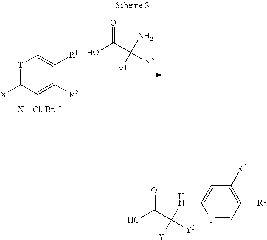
[T]1=C([X])C=C([R2])C([R1])=C1.O=C(C([Y2])(N)[Y1])O.O=C(C([Y2])(NC1=CC([R2])=C([R1])C=[T]1)[Y1])O
